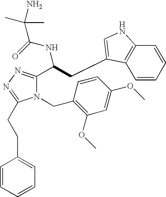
N1(CC2=C(OC)C=C(OC)C=C2)C(C(CC2=CNC3=C2C=CC=C3)NC(=O)C(C)(C)N)=NN=C1CCC1=CC=CC=C1
